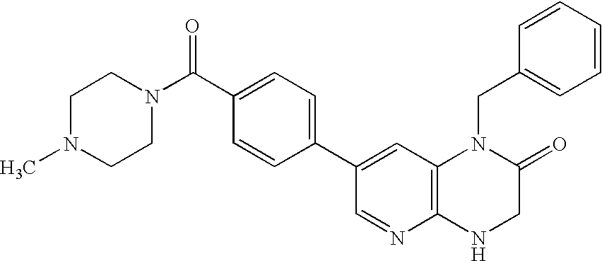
C1N(C)CCN(C(C2=CC=C(C3=CC4=C(N=C3)NCC(=O)N4CC3=CC=CC=C3)C=C2)=O)C1
